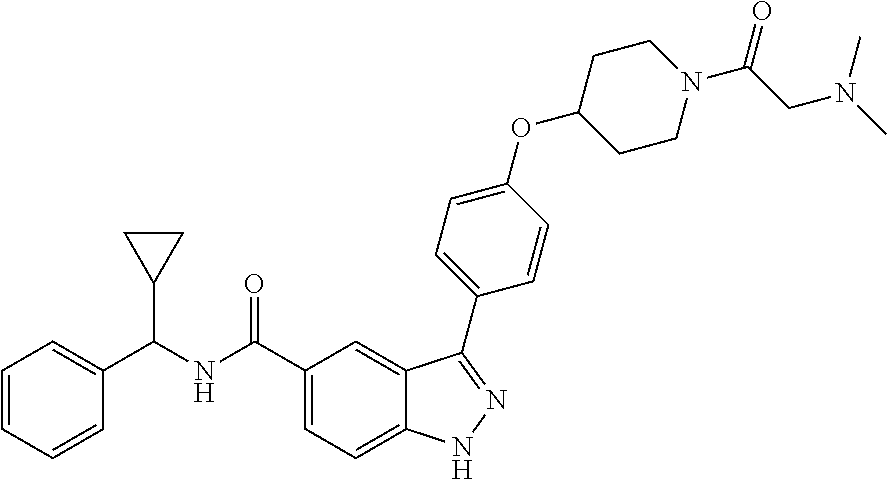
C1=CC=CC(C(NC(C2=CC=C3C(=C2)C(C2=CC=C(OC4CCN(C(CN(C)C)=O)CC4)C=C2)=NN3)=O)C2CC2)=C1
